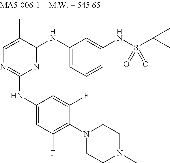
N1=C(NC2=CC=CC(NS(C(C)(C)C)(=O)=O)=C2)C(C)=CN=C1NC1=CC(F)=C(N2CCN(C)CC2)C(F)=C1
